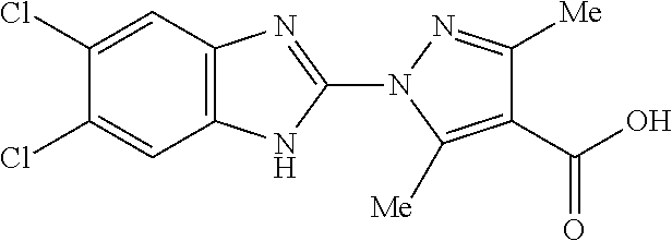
C1=C(Cl)C(Cl)=CC2=C1NC(N1C([Me])=C(C(O)=O)C([Me])=N1)=N2
